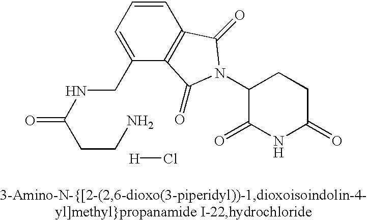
O=C(NCC1=CC=CC2=C1C(=O)N(C1C(=O)NC(=O)CC1)C2=O)CCN.Cl[H]
